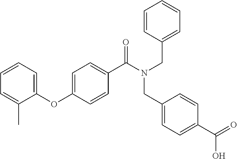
C1=CC=C(OC2=CC=C(C(=O)N(CC3=CC=C(C(O)=O)C=C3)CC3=CC=CC=C3)C=C2)C(C)=C1
